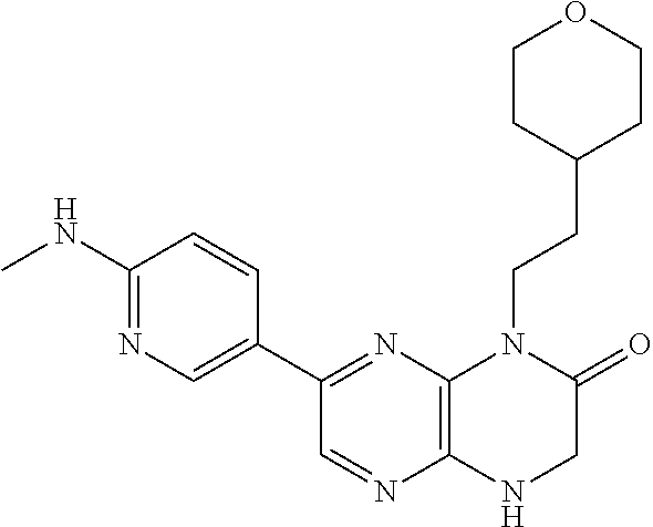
C12=C(N=C(C3=CN=C(NC)C=C3)C=N1)N(CCC1CCOCC1)C(=O)CN2
